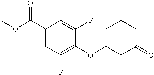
C1(C(OC)=O)=CC(F)=C(OC2CC(=O)CCC2)C(F)=C1
